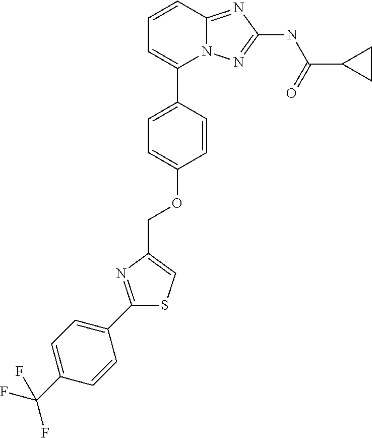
C1=CC2=NC(NC(C3CC3)=O)=NN2C(C2=CC=C(OCC3=CSC(C4=CC=C(C(F)(F)F)C=C4)=N3)C=C2)=C1
